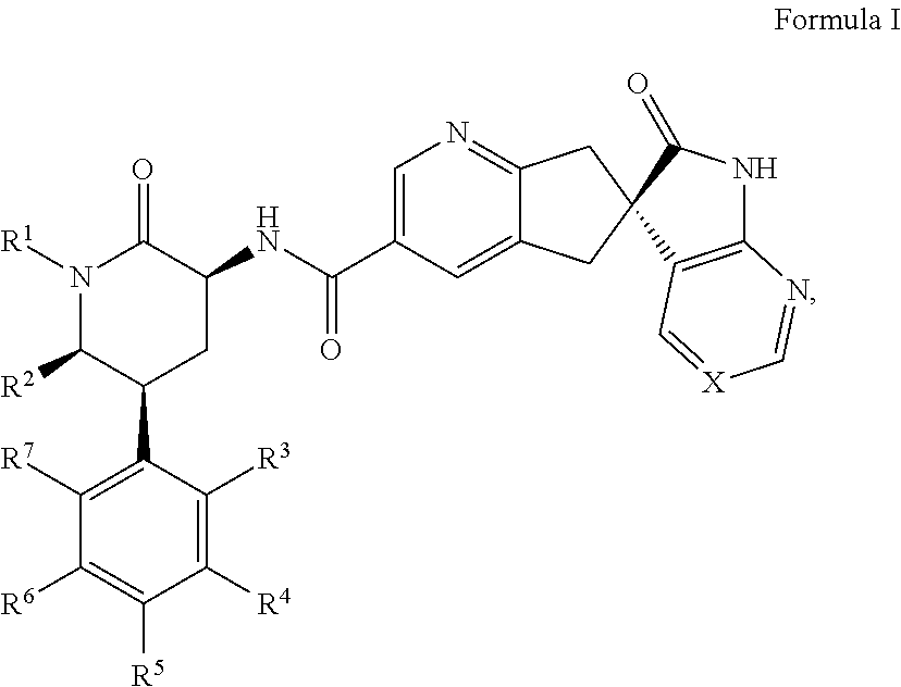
N1([R1])C([R2])C(C2=C([R7])C([R6])=C([R5])C([R4])=C2[R3])CC(NC(=O)C2=CN=C3C(=C2)CC2(C3)C3=C(NC2=O)N=C[X]=C3)C1=O
